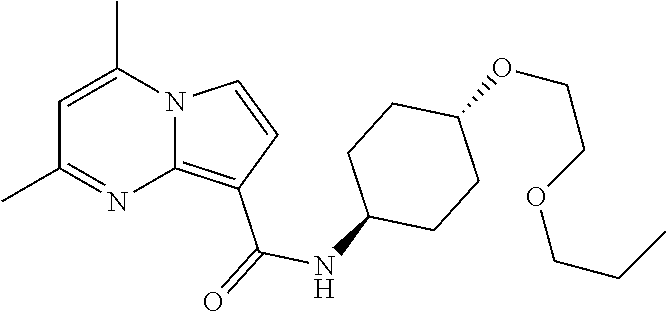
C1(C)=NC2=C(C(=O)NC3CCC(OCCOCCC)CC3)C=CN2C(C)=C1
